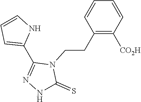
N1C(=S)N(CCC2=C([CO2H])C=CC=C2)C(C2=CC=CN2)=N1
